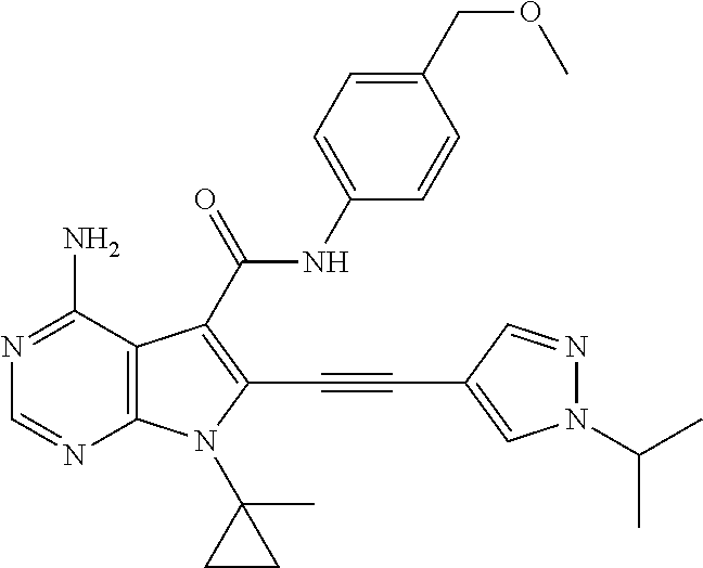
C12=C(C(N)=NC=N1)C(C(=O)NC1=CC=C(COC)C=C1)=C(C#CC1=CN(C(C)C)N=C1)N2C1(C)CC1
